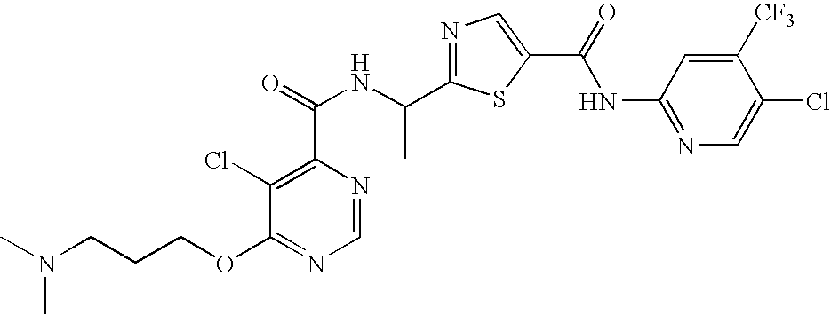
N1=C(C(NC(=O)C2=C(Cl)C(OCCCN(C)C)=NC=N2)C)SC(C(=O)NC2=NC=C(Cl)C([CF3])=C2)=C1
